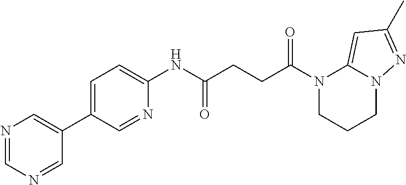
N1=CN=CC(C2=CC=C(NC(CCC(N3CCCN4C3=CC(C)=N4)=O)=O)N=C2)=C1
